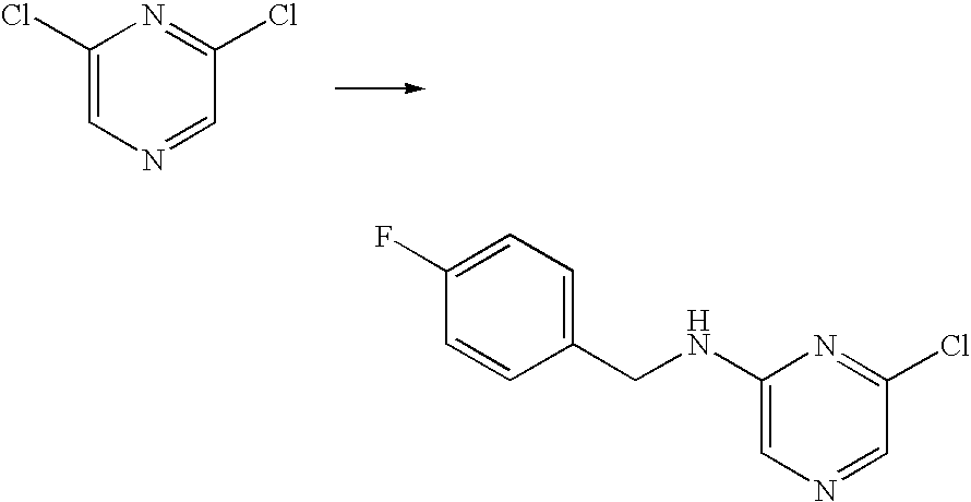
C1(Cl)=CN=CC(Cl)=N1.C1(NCC2=CC=C(F)C=C2)=CN=CC(Cl)=N1
